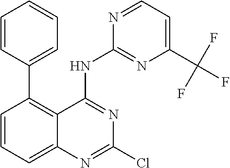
C1(C2=C3C(=CC=C2)N=C(Cl)N=C3NC2=NC(C(F)(F)F)=CC=N2)=CC=CC=C1
